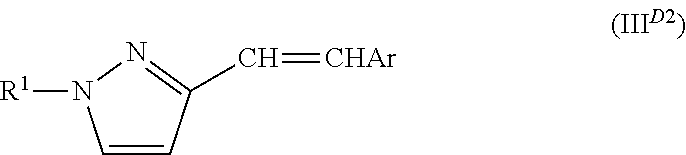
C1=CC(C=[CHAr])=NN1[R1]
